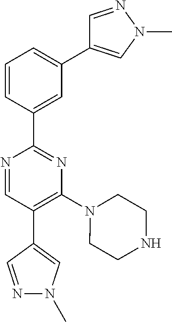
N1=CC(C2=CN(C)N=C2)=C(N2CCNCC2)N=C1C1=CC(C2=CN(C)N=C2)=CC=C1
